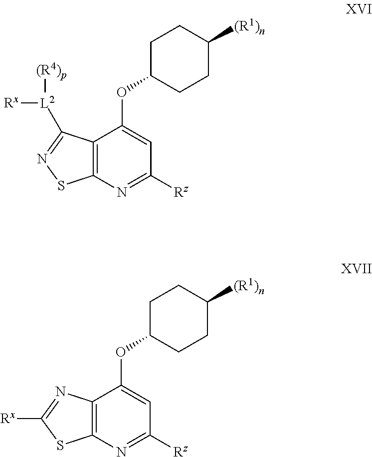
C12=C(N=C([Rz])C=C1OC1CCC([(R1)n])CC1)SN=C2[L2]([Rx])[(R4)p].C12=C(N=C([Rz])C=C1OC1CCC([(R1)n])CC1)SC([Rx])=N2
